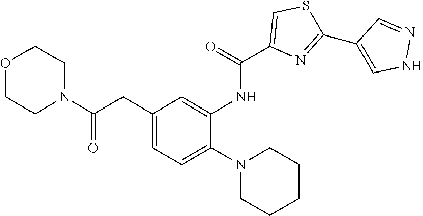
O1CCN(C(CC2=CC=C(N3CCCCC3)C(NC(C3=CSC(C4=CNN=C4)=N3)=O)=C2)=O)CC1
